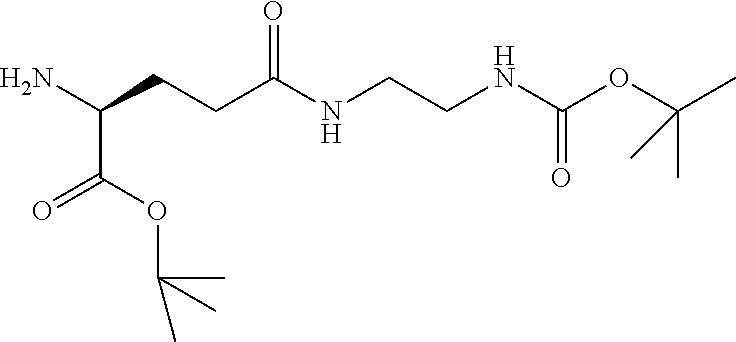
NC(CCC(NCCNC(OC(C)(C)C)=O)=O)C(OC(C)(C)C)=O
